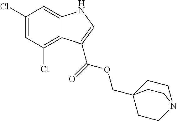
C1(Cl)=CC(Cl)=C2C(=C1)NC=C2C(=O)OCC12CCN(CC1)CC2
